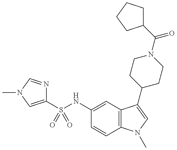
C1(S(NC2=CC3=C(C=C2)N(C)C=C3C2CCN(C(C3CCCC3)=O)CC2)(=O)=O)=CN(C)C=N1
